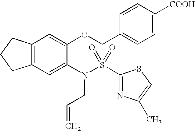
C12=C(C=C(N(S(C3=NC(C)=CS3)(=O)=O)CC=C)C(OCC3=CC=C([COOH])C=C3)=C1)CCC2
